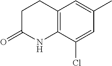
C12=C(C(Cl)=CC(C)=C1)NC(=O)CC2
